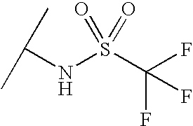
C(NS(C(F)(F)F)(=O)=O)(C)C
